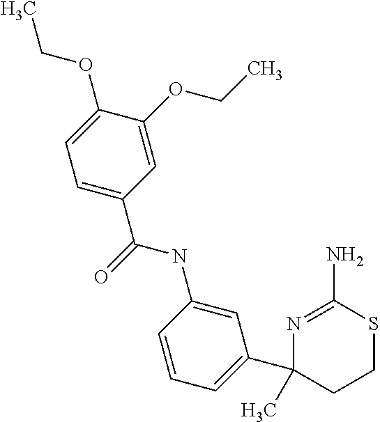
CC1(C2=CC=CC(NC(=O)C3=CC=C(OCC)C(OCC)=C3)=C2)N=C(N)SCC1
